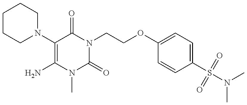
C1CCN(C2=C(N)N(C)C(=O)N(CCOC3=CC=C(S(N(C)C)(=O)=O)C=C3)C2=O)CC1
